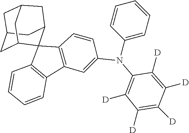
C1([D])=C([D])C([D])=C(N(C2=CC3=C(C=C2)C2(C4=C3C=CC=C4)C3CC4CC(CC2C4)C3)C2=CC=CC=C2)C([D])=C1[D]
